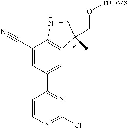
[R].C1(C#N)=CC(C2=NC(Cl)=NC=C2)=CC2=C1NCC2(CO[TBDMS])C
